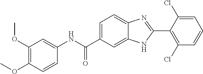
C1(NC(C2=CC=C3C(=C2)NC(C2=C(Cl)C=CC=C2Cl)=N3)=O)=CC(OC)=C(OC)C=C1
